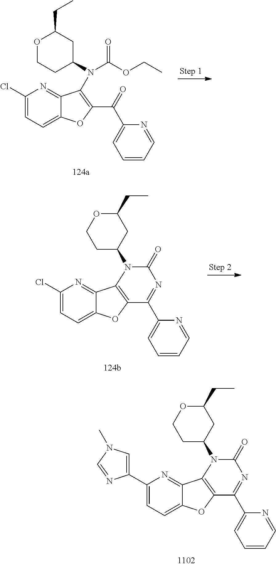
C1(Cl)=CC=C2C(=N1)C(N(C1CC(CC)OCC1)C(OCC)=O)=C(C(=O)C1=CC=CC=N1)O2.C1(Cl)=CC=C2C(=N1)C1=C(O2)C(C2=CC=CC=N2)=NC(=O)N1C1CC(CC)OCC1.C1(C2=CN(C)C=N2)=CC=C2C(=N1)C1=C(O2)C(C2=CC=CC=N2)=NC(=O)N1C1CC(CC)OCC1
